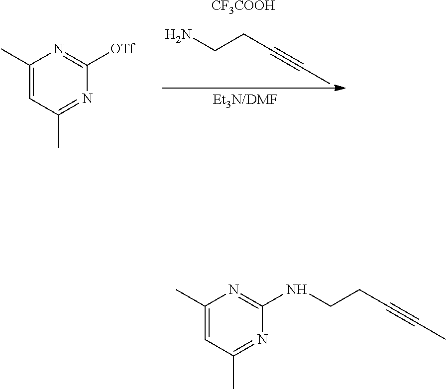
NCCC#CC.[CF3COOH].C1(C)=CC(C)=NC([OTf])=N1.C1(C)=CC(C)=NC(NCCC#CC)=N1
